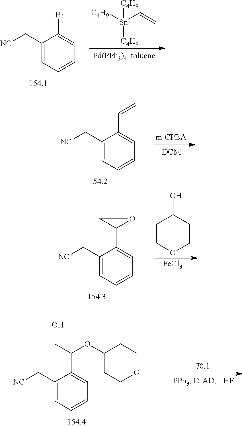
[C4H9][Sn]([C4H9])(C=C)[C4H9].C(C1=CC=CC=C1Br)[NC].C(C1=CC=CC=C1C=C)[NC].C1COCCC1O.[FeCl3].C(C1=CC=CC=C1C1CO1)[NC].C(C1=CC=CC=C1C(CO)OC1CCOCC1)[NC]
